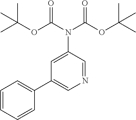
N1=CC(N(C(OC(C)(C)C)=O)C(OC(C)(C)C)=O)=CC(C2=CC=CC=C2)=C1
